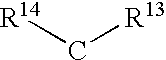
[R14]C[R13]
